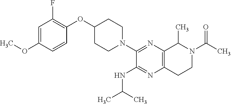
O(C1=CC(F)=C(OC2CCN(C3=NC4=C(N=C3NC(C)C)CCN(C(C)=O)C4C)CC2)C=C1)C
